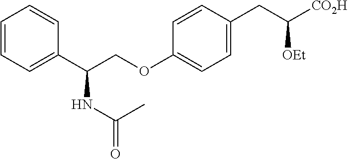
C1=CC=C(C(COC2=CC=C(CC([CO2H])[OEt])C=C2)NC(=O)C)C=C1
